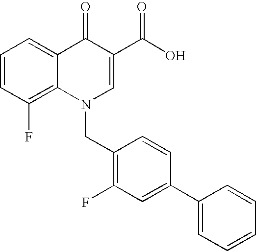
C12=C(F)C=CC=C1C(=O)C(C(O)=O)=CN2CC1=C(F)C=C(C2=CC=CC=C2)C=C1
